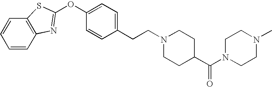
C1=CC2=C(C=C1)N=C(OC1=CC=C(CCN3CCC(C(N4CCN(C)CC4)=O)CC3)C=C1)S2
